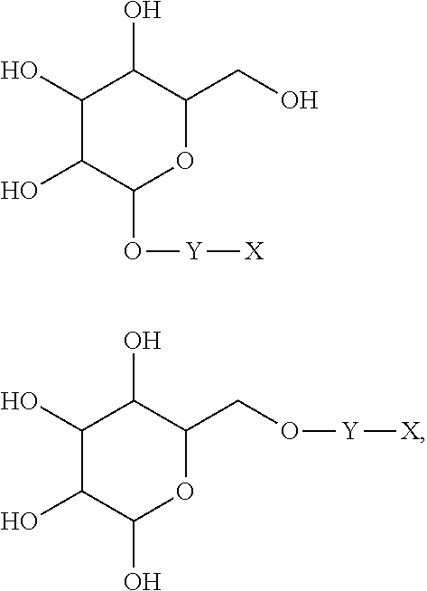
C1(O)C(O)C(O[Y][X])OC(CO)C1O.C1(O)C(O)C(O)OC(CO[Y][X])C1O
